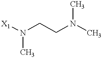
[X1]N(CCN(C)C)C
